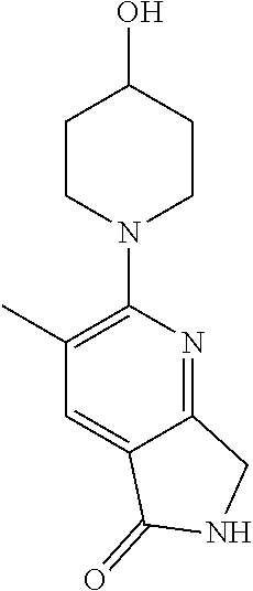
C1CN(C2=C(C)C=C3C(=N2)CNC3=O)CCC1O
